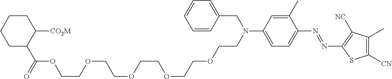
C1(C)=CC(N(CCOCCOCCOCCOCCOC(C2C([CO2M])CCCC2)=O)CC2=CC=CC=C2)=CC=C1N=NC1=C([NC])C(C)=C([CN])S1
